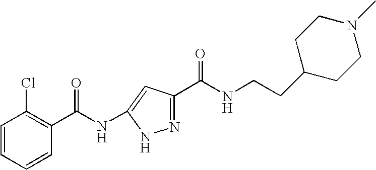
C1=CC=CC(C(=O)NC2=CC(C(NCCC3CCN(C)CC3)=O)=NN2)=C1Cl
